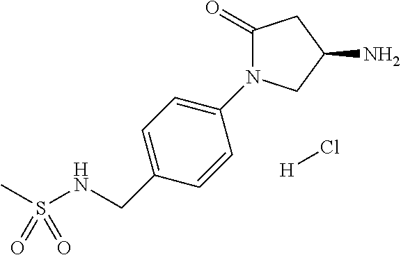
[H]Cl.N(CC1=CC=C(N2C(=O)CC(N)C2)C=C1)S(C)(=O)=O
